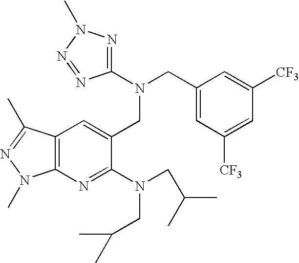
N1=C(N(CC2=CC([CF3])=CC([CF3])=C2)CC2=CC3=C(N=C2N(CC(C)C)CC(C)C)N(C)N=C3C)N=NN1C
